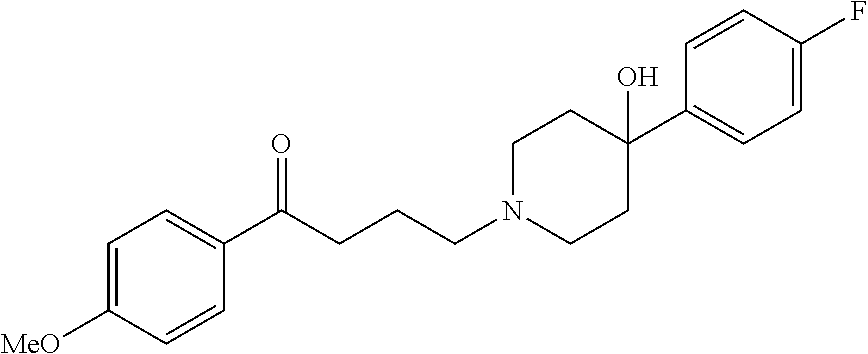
C1=C([MeO])C=CC(C(CCCN2CCC(C3=CC=C(F)C=C3)(O)CC2)=O)=C1
